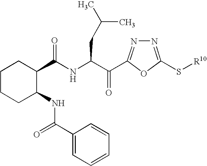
N1=C(S[R10])OC(C(C(NC(C2CCCCC2NC(C2=CC=CC=C2)=O)=O)CC(C)C)=O)=N1
